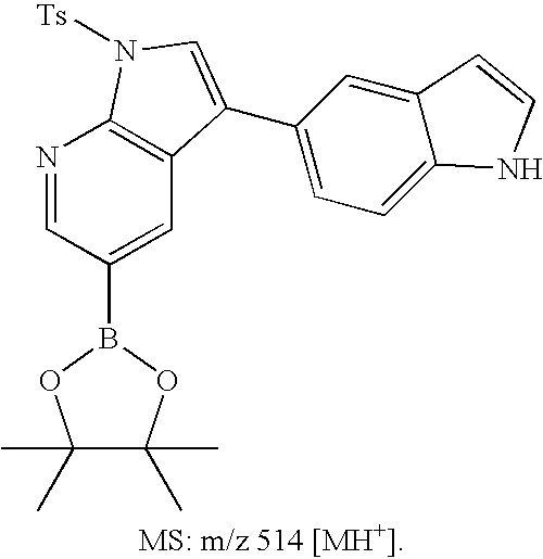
C1(C)(C)C(C)(C)OB(C2=CC3=C(N=C2)N([Ts])C=C3C2=CC=C3C(=C2)C=CN3)O1
